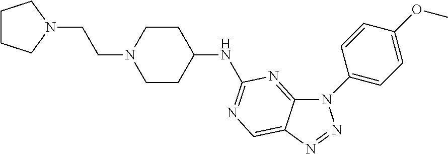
C12=NC(NC3CCN(CCN4CCCC4)CC3)=NC=C1N=NN2C1=CC=C(OC)C=C1
